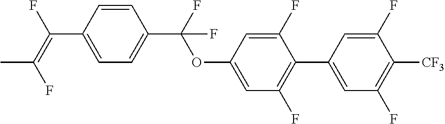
C1=CC(C(=C(F)C)F)=CC=C1C(OC1=CC(F)=C(C2=CC(F)=C([CF3])C(F)=C2)C(F)=C1)(F)F
